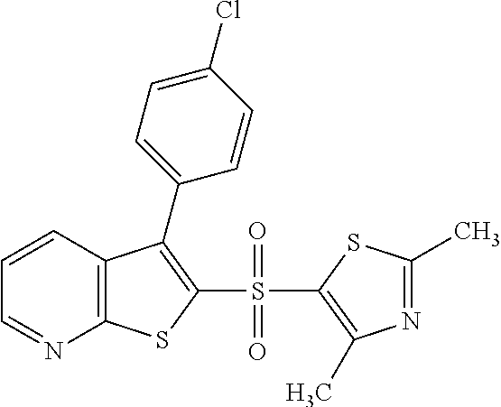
C1=CC2=C(N=C1)SC(S(C1=C(C)N=C(C)S1)(=O)=O)=C2C1=CC=C(Cl)C=C1
